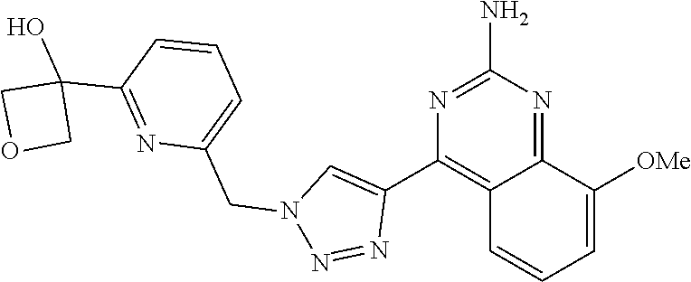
C12=NC(N)=NC(C3=CN(CC4=CC=CC(C5(O)COC5)=N4)N=N3)=C1C=CC=C2[OMe]
